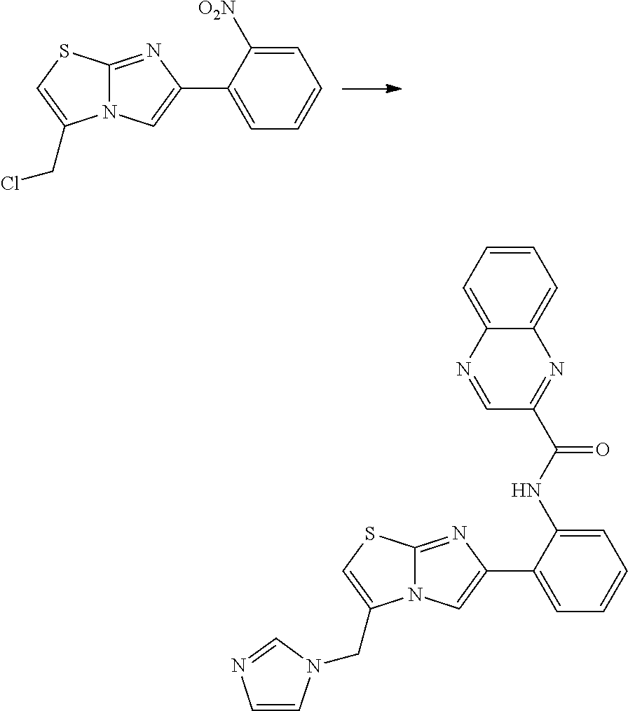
C12=NC(C3=CC=CC=C3[O2N])=CN1C(CCl)=CS2.C12=NC(C3=CC=CC=C3NC(C3=NC4=CC=CC=C4N=C3)=O)=CN1C(CN1C=NC=C1)=CS2
